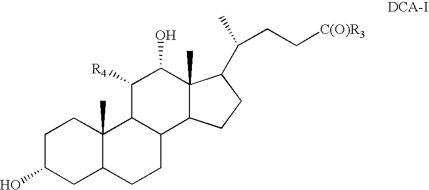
C1C(O)CC2C(C)(C1)C1C(CC2)C2C(C)(C(O)C1[R4])C(C(C)CC[C(O)R3])CC2
